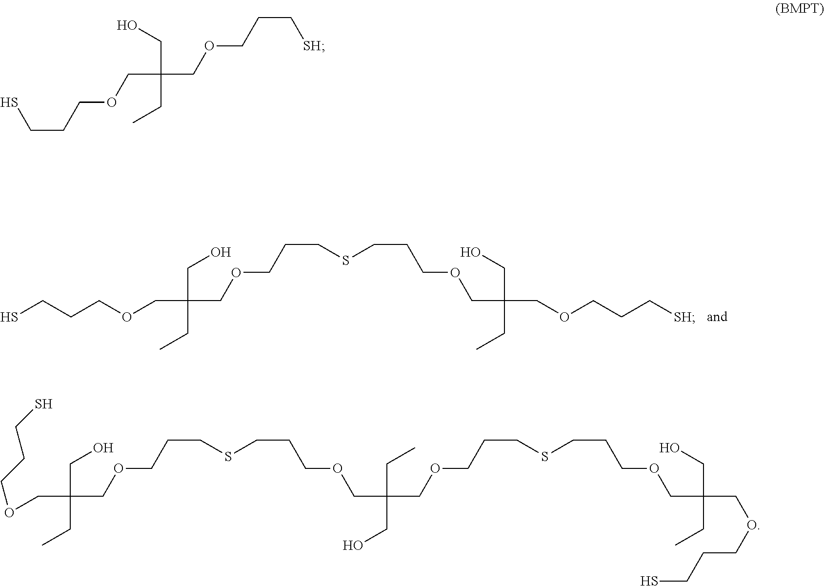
SCCCOCC(COCCCSCCCOCC(COCCC[SH])(CO)CC)(CO)CC.C(CCOCC(COCCC[SH])(CO)CC)S.O(CC(COCCCSCCCOCC(COCCCSCCCOCC(COCCCS)(CO)CC)(CC)CO)(CO)CC)CCCS
